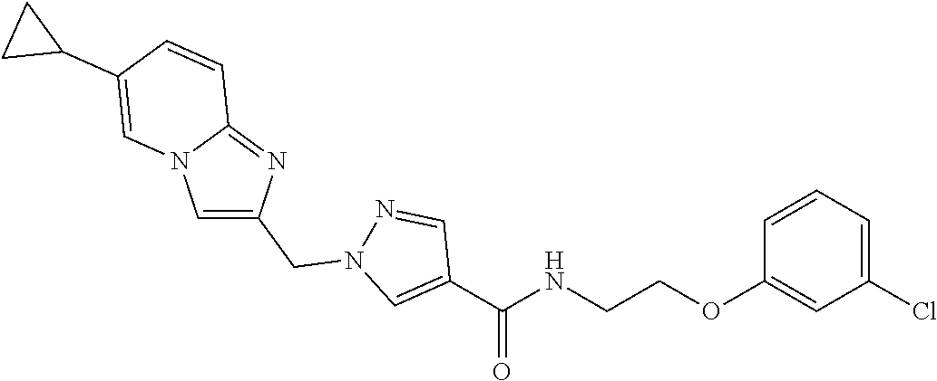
C1(Cl)=CC=CC(OCCNC(C2=CN(CC3=CN4C(=N3)C=CC(C3CC3)=C4)N=C2)=O)=C1
